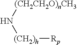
[(CH2CH2O)nCH3]N[(CH2)h][Rp]
